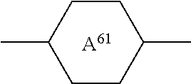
C1CC(C)CCC1C.[A61]
